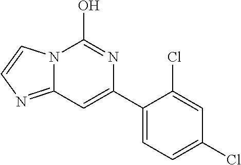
C1(C2=CC3=NC=CN3C(O)=N2)=CC=C(Cl)C=C1Cl
